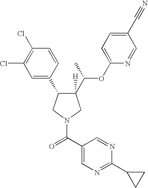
C1([H])(C(C)OC2=CC=C(C#N)C=N2)C(C2=CC(Cl)=C(Cl)C=C2)CN(C(C2=CN=C(C3CC3)N=C2)=O)C1
